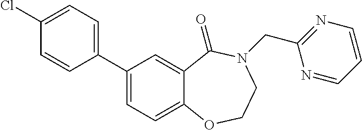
C1(C2=CC=C3C(=C2)C(=O)N(CC2=NC=CC=N2)CCO3)=CC=C(Cl)C=C1
